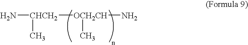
N[CHCH2](C)[OCH2CH](C)N
